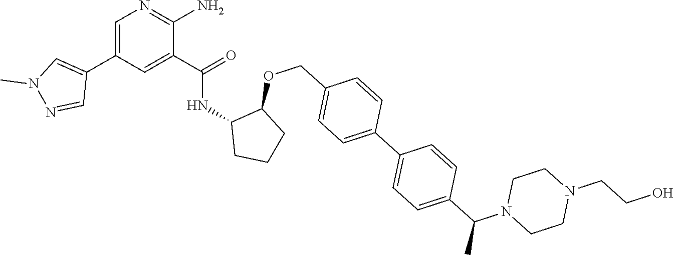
C1=C(C2=CN(C)N=C2)C=C(C(=O)NC2CCCC2OCC2=CC=C(C3=CC=C(C(N4CCN(CCO)CC4)C)C=C3)C=C2)C(N)=N1
